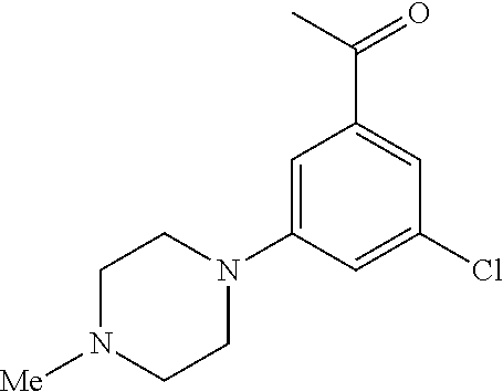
C1=C(N2CCN([Me])CC2)C=C(Cl)C=C1C(=O)C
